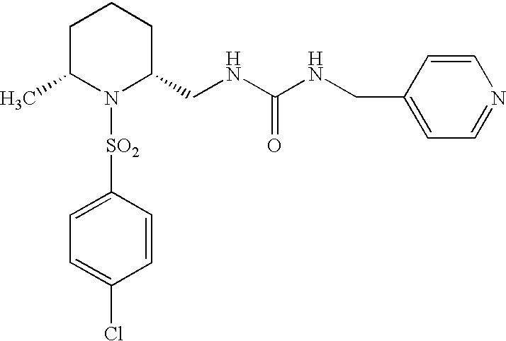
C1C(C)N([SO2]C2=CC=C(Cl)C=C2)C(CNC(NCC2=CC=NC=C2)=O)CC1
